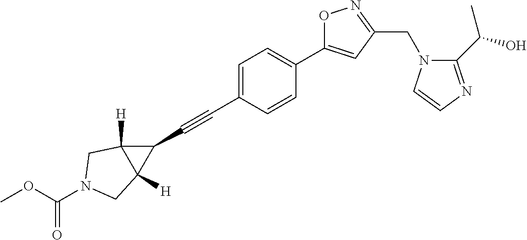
C1=C(C#CC2C3([H])C2([H])CN(C(OC)=O)C3)C=CC(C2=CC(CN3C(C(O)C)=NC=C3)=NO2)=C1
